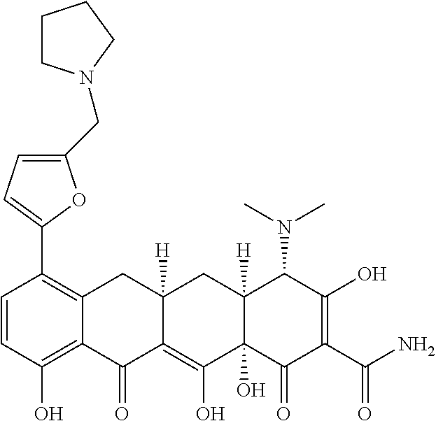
C1(C2=C3C(=C(O)C=C2)C(=O)C2=C(O)C4(O)C([H])(CC2([H])C3)C(N(C)C)C(O)=C(C(N)=O)C4=O)=CC=C(CN2CCCC2)O1
